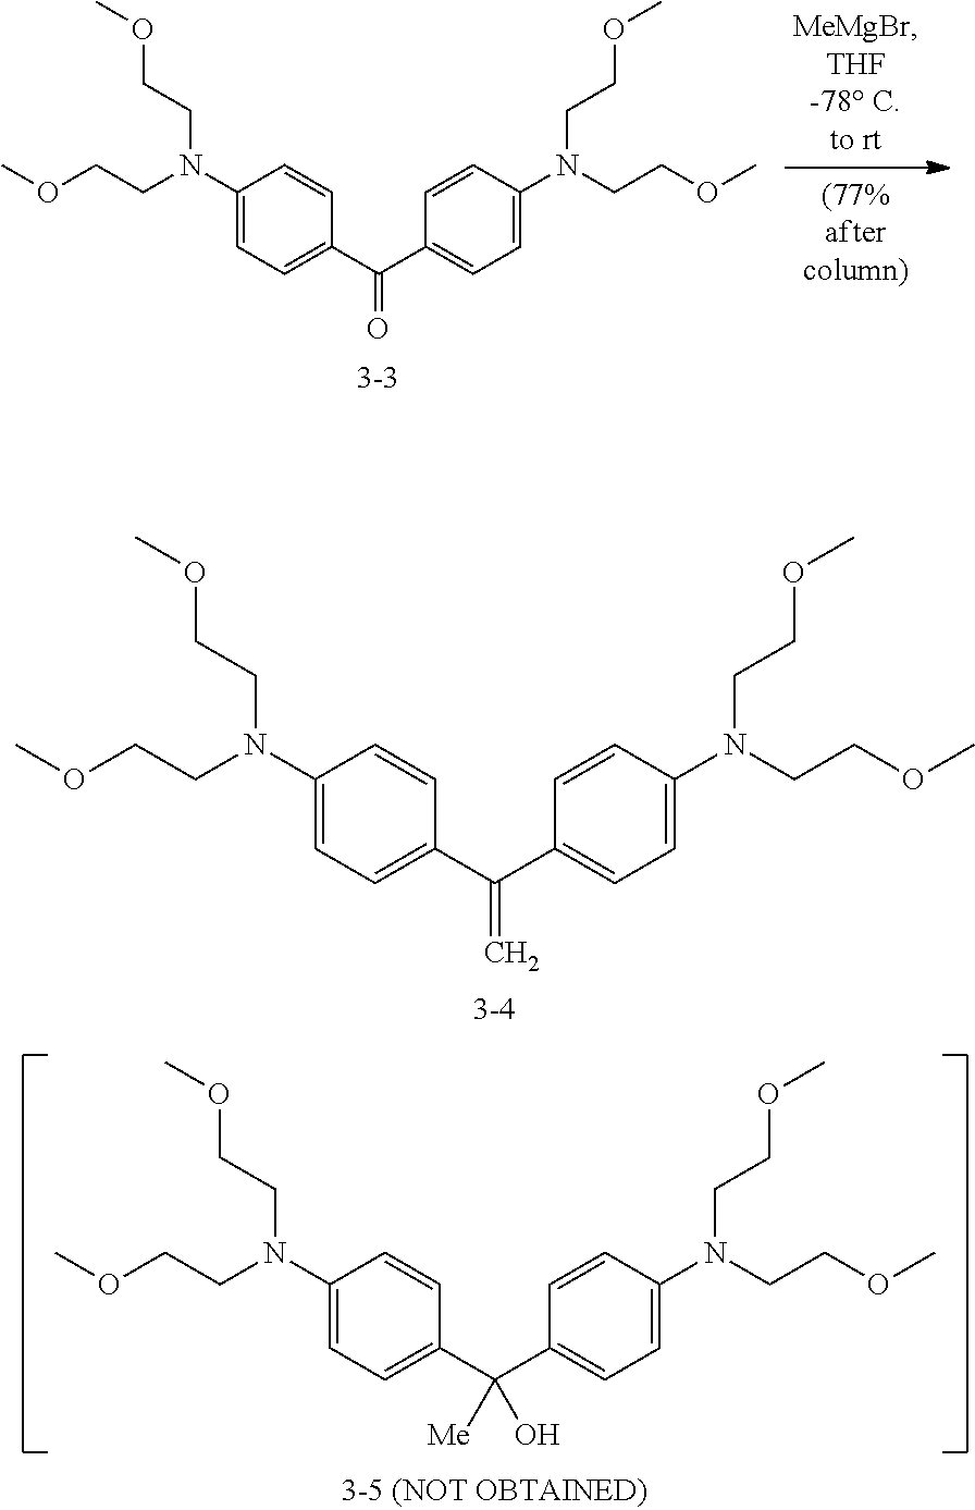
C1(N(CCOC)CCOC)=CC=C(C(C2=CC=C(N(CCOC)CCOC)C=C2)=O)C=C1.C1(N(CCOC)CCOC)=CC=C(C(C2=CC=C(N(CCOC)CCOC)C=C2)=C)C=C1.C1(N(CCOC)CCOC)=CC=C(C(C2=CC=C(N(CCOC)CCOC)C=C2)([Me])O)C=C1
